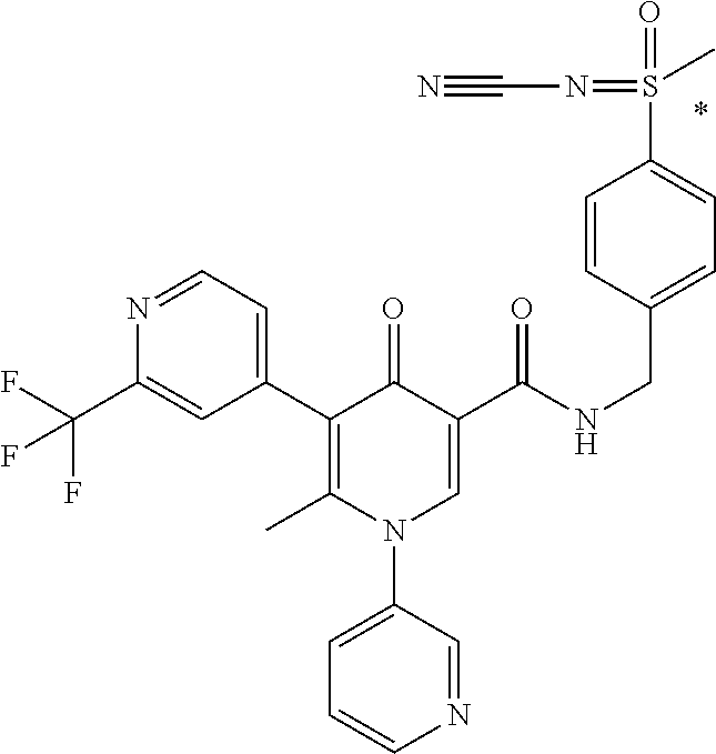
C1(C2=C(C)N(C3=CC=CN=C3)C=C(C(NCC3=CC=C(S(=O)(=NC#N)C)C=C3)=O)C2=O)=CC=NC(C(F)(F)F)=C1
